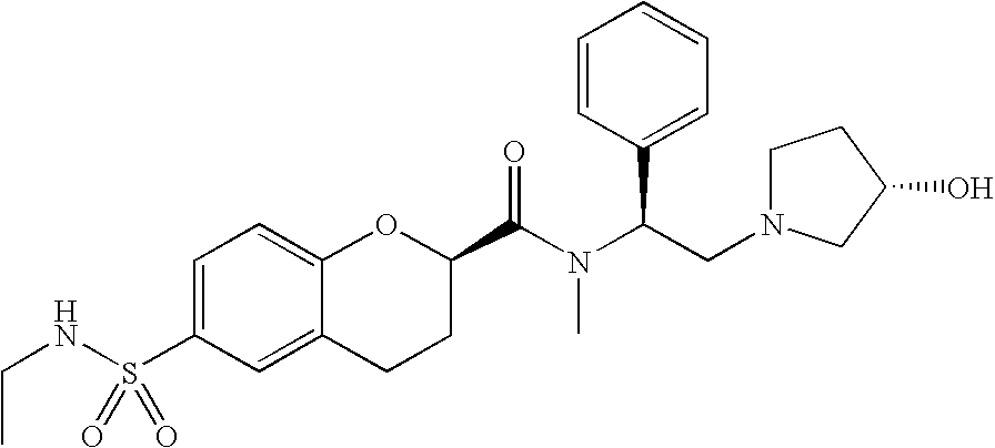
C(N(C(CN1CCC(O)C1)C1=CC=CC=C1)C)(=O)C1CCC2=CC(S(NCC)(=O)=O)=CC=C2O1
